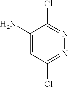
N1=C(Cl)C(N)=CC(Cl)=N1
